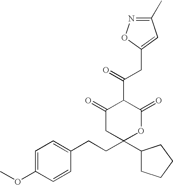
C1=C(OC)C=CC(CCC2(C3CCCC3)OC(=O)C(C(CC3=CC(C)=NO3)=O)C(=O)C2)=C1
